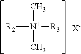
C[N+](C)([R3])[R2].[X-]
